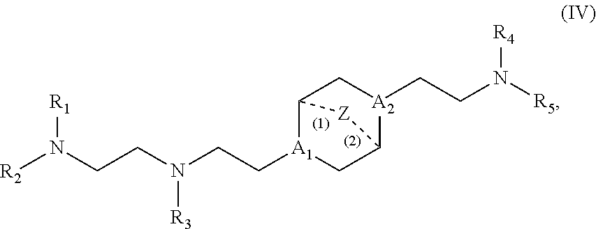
[R2]N(CCN([R3])CC[A1]1CC2[A2](CCN([R5])[R4])CC1[Z]2)[R1]
